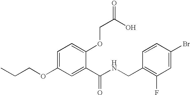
C1=C(OCCC)C=C(C(NCC2=C(F)C=C(Br)C=C2)=O)C(OCC(=O)O)=C1
